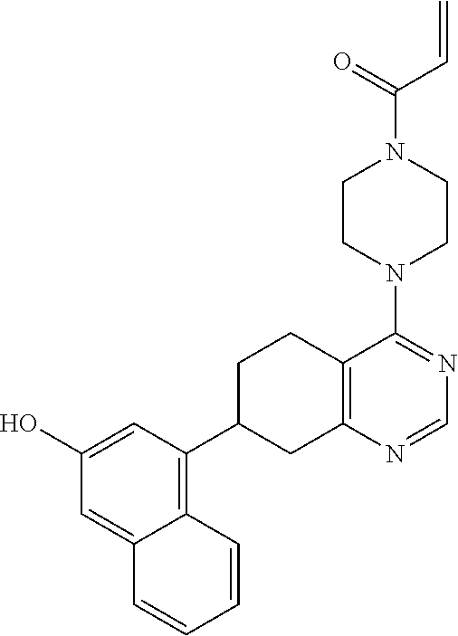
C1=NC2=C(C(N3CCN(C(C=C)=O)CC3)=N1)CCC(C1=C3C(=CC(O)=C1)C=CC=C3)C2
